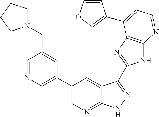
C1=NC=C(C2=CN=C3C(=C2)C(C2=NC4=C(N2)N=CC=C4C2=COC=C2)=NN3)C=C1CN1CCCC1
